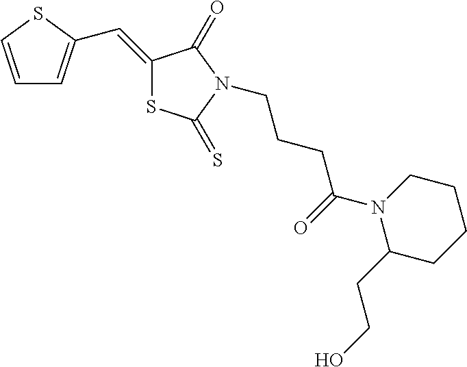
C1=CSC(C=C2SC(=S)N(CCCC(N3C(CCO)CCCC3)=O)C2=O)=C1
